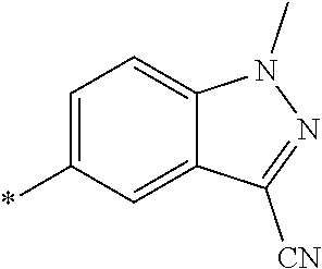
C1=C(*)C=C2C(=C1)N(C)N=C2[CN]
